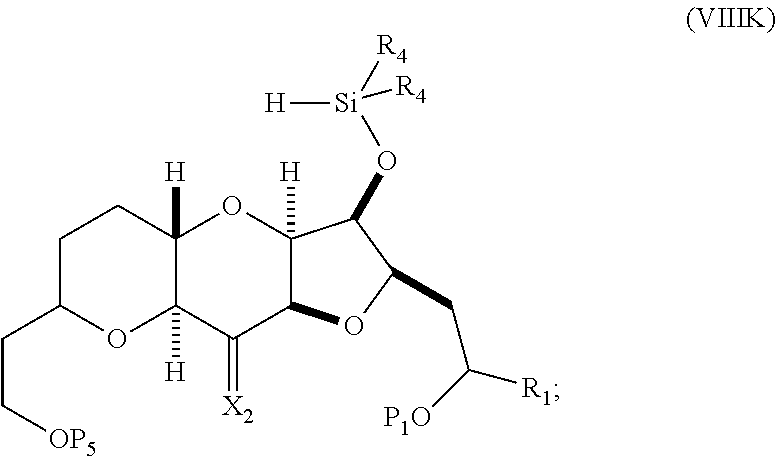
C1C(CC[OP5])OC2([H])C([H])(C1)OC1([H])C(C2=[X2])OC(CC([R1])[P1O])C1O[Si]([H])([R4])[R4]
